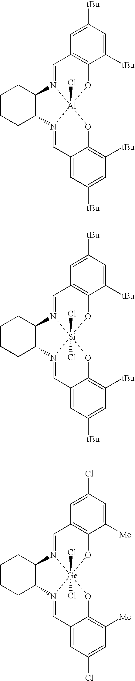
C1=C([tBu])C=C([tBu])C2=C1C=N1[Al]3(Cl)(O2)N(=CC2=CC([tBu])=CC([tBu])=C2O3)C2CCCCC12.C1=C([tBu])C=C([tBu])C2=C1C=N1[Si]3(Cl)(Cl)(O2)N(=CC2=CC([tBu])=CC([tBu])=C2O3)C2CCCCC12.C1=C(Cl)C=C([Me])C2=C1C=N1[Ge]3(Cl)(Cl)(O2)N(=CC2=CC(Cl)=CC([Me])=C2O3)C2CCCCC12
